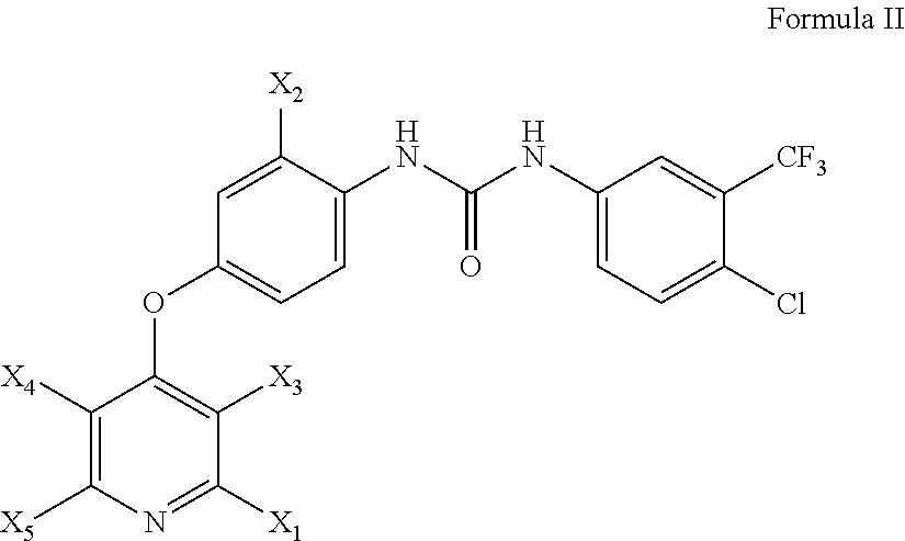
C1=C([X2])C(NC(NC2=CC=C(Cl)C([CF3])=C2)=O)=CC=C1OC1=C([X3])C([X1])=NC([X5])=C1[X4]
